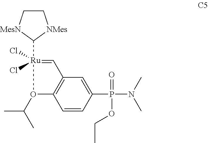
C12=C(O(C(C)C)[Ru](Cl)(Cl)(C3[NMes]CC[MesN]3)=C1)C=CC(P(=O)(N(C)C)OCC)=C2
